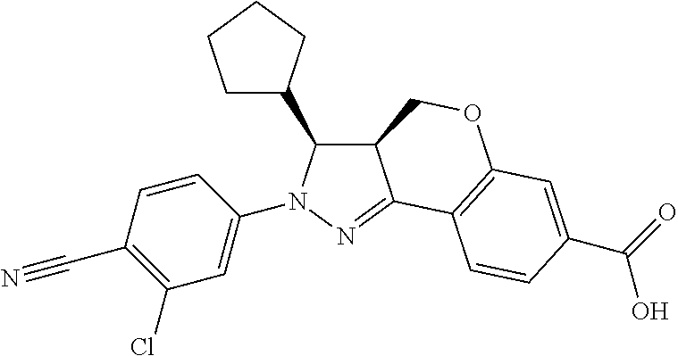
C1(C2CCCC2)C2C(=NN1C1=CC(Cl)=C(C#N)C=C1)C1=C(OC2)C=C(C(=O)O)C=C1
